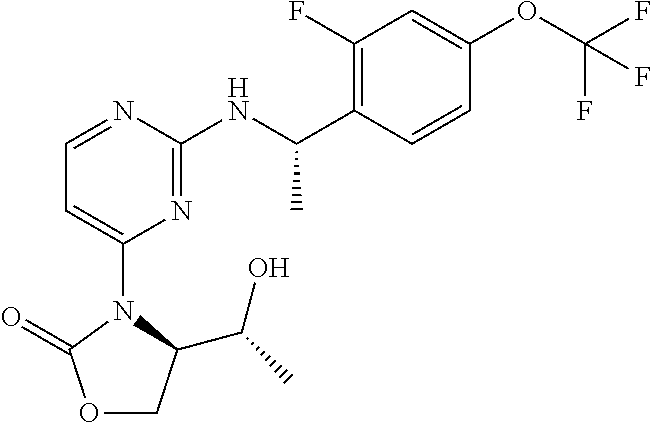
C1=C(OC(F)(F)F)C=CC(C(NC2=NC(N3C(C(C)O)COC3=O)=CC=N2)C)=C1F
